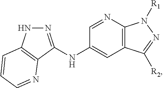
C12=C(N=CC(NC3=NNC4=C3N=CC=C4)=C1)N([R1])N=C2[R2]
